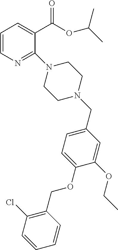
C1=CN=C(N2CCN(CC3=CC=C(OCC4=C(Cl)C=CC=C4)C(OCC)=C3)CC2)C(C(=O)OC(C)C)=C1
